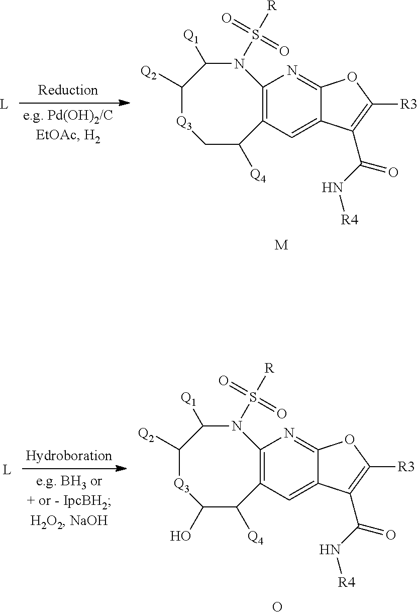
C12=C(C=C3C(=N1)OC([R3])=C3C(=O)N[R4])C([Q4])C(O)[Q3]C([Q2])C([Q1])N2S([R])(=O)=O.O.C12=C(C=C3C(=N1)OC([R3])=C3C(=O)N[R4])C([Q4])C[Q3]C([Q2])C([Q1])N2S([R])(=O)=O.[M]
